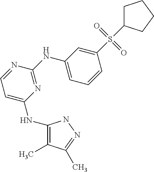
N(C1=C(C)C(C)=NN1)C1=CC=NC(NC2=CC=CC(S(=O)(=O)C3CCCC3)=C2)=N1
